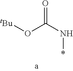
O(C(=O)N*)[tBu]
